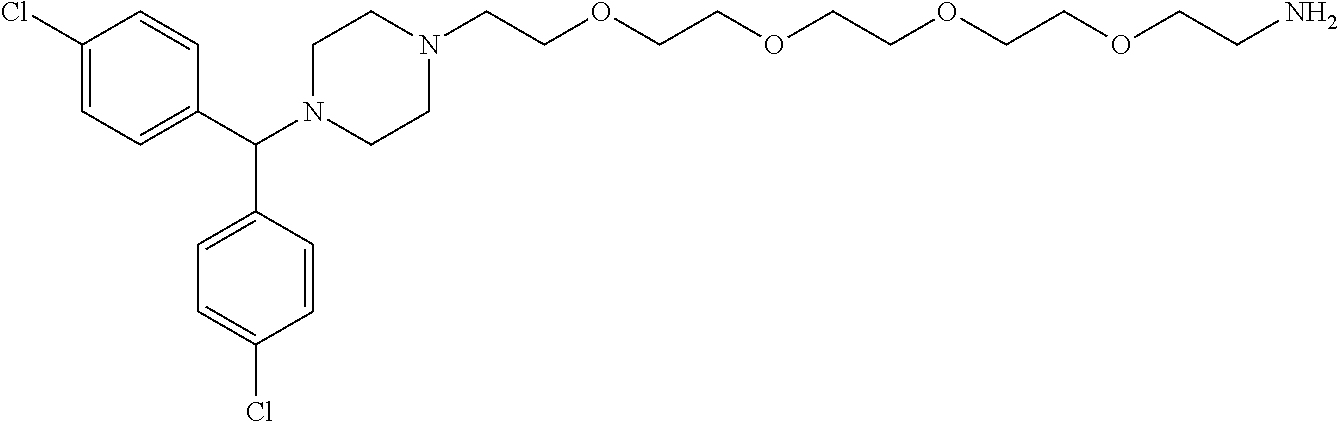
C1(Cl)=CC=C(C(N2CCN(CCOCCOCCOCCOCCN)CC2)C2=CC=C(Cl)C=C2)C=C1
